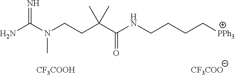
C(CC(C(NCCCC[PPh3])=O)(C)C)N(C(N)=N)C.[CF3COO].[CF3COOH]
